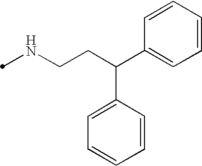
N(CCC(C1=CC=CC=C1)C1=CC=CC=C1)C
